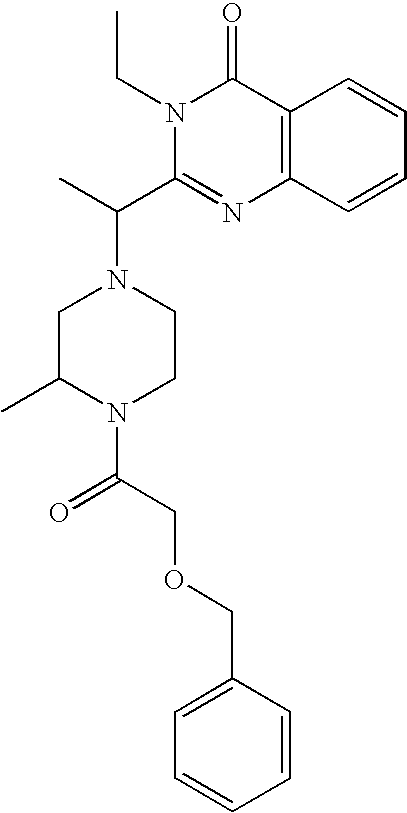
C1C(C)N(C(=O)COCC2=CC=CC=C2)CCN1C(C)C1=NC2=C(C(=O)N1CC)C=CC=C2
